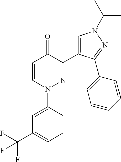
C1=CN(C2=CC(C(F)(F)F)=CC=C2)N=C(C2=CN(C(C)C)N=C2C2=CC=CC=C2)C1=O
